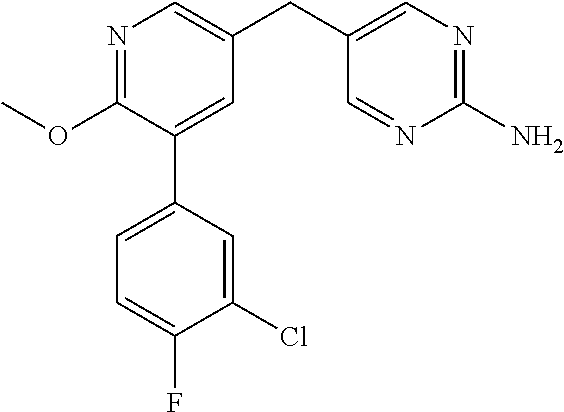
C1(OC)=NC=C(CC2=CN=C(N)N=C2)C=C1C1=CC=C(F)C(Cl)=C1
